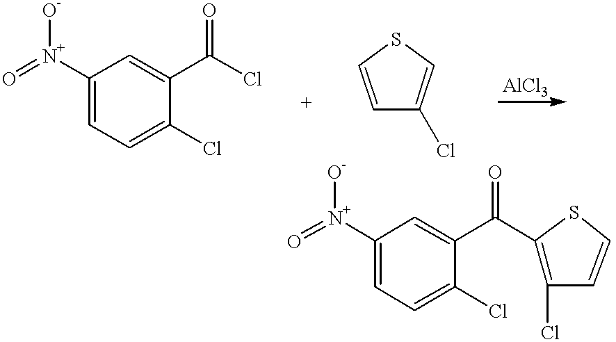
C1([N+](=O)[O-])=CC=C(Cl)C(C(Cl)=O)=C1.C1=CSC=C1Cl.C1([N+](=O)[O-])=CC=C(Cl)C(C(C2=C(Cl)C=CS2)=O)=C1
